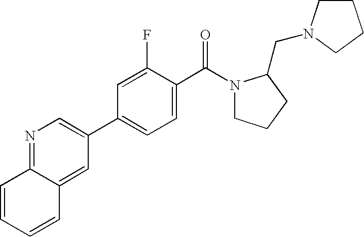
N1=C2C(=CC(C3=CC=C(C(N4CCCC4CN4CCCC4)=O)C(F)=C3)=C1)C=CC=C2
